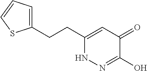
C1(CCC2=CC(=O)C(O)=NN2)=CC=CS1
